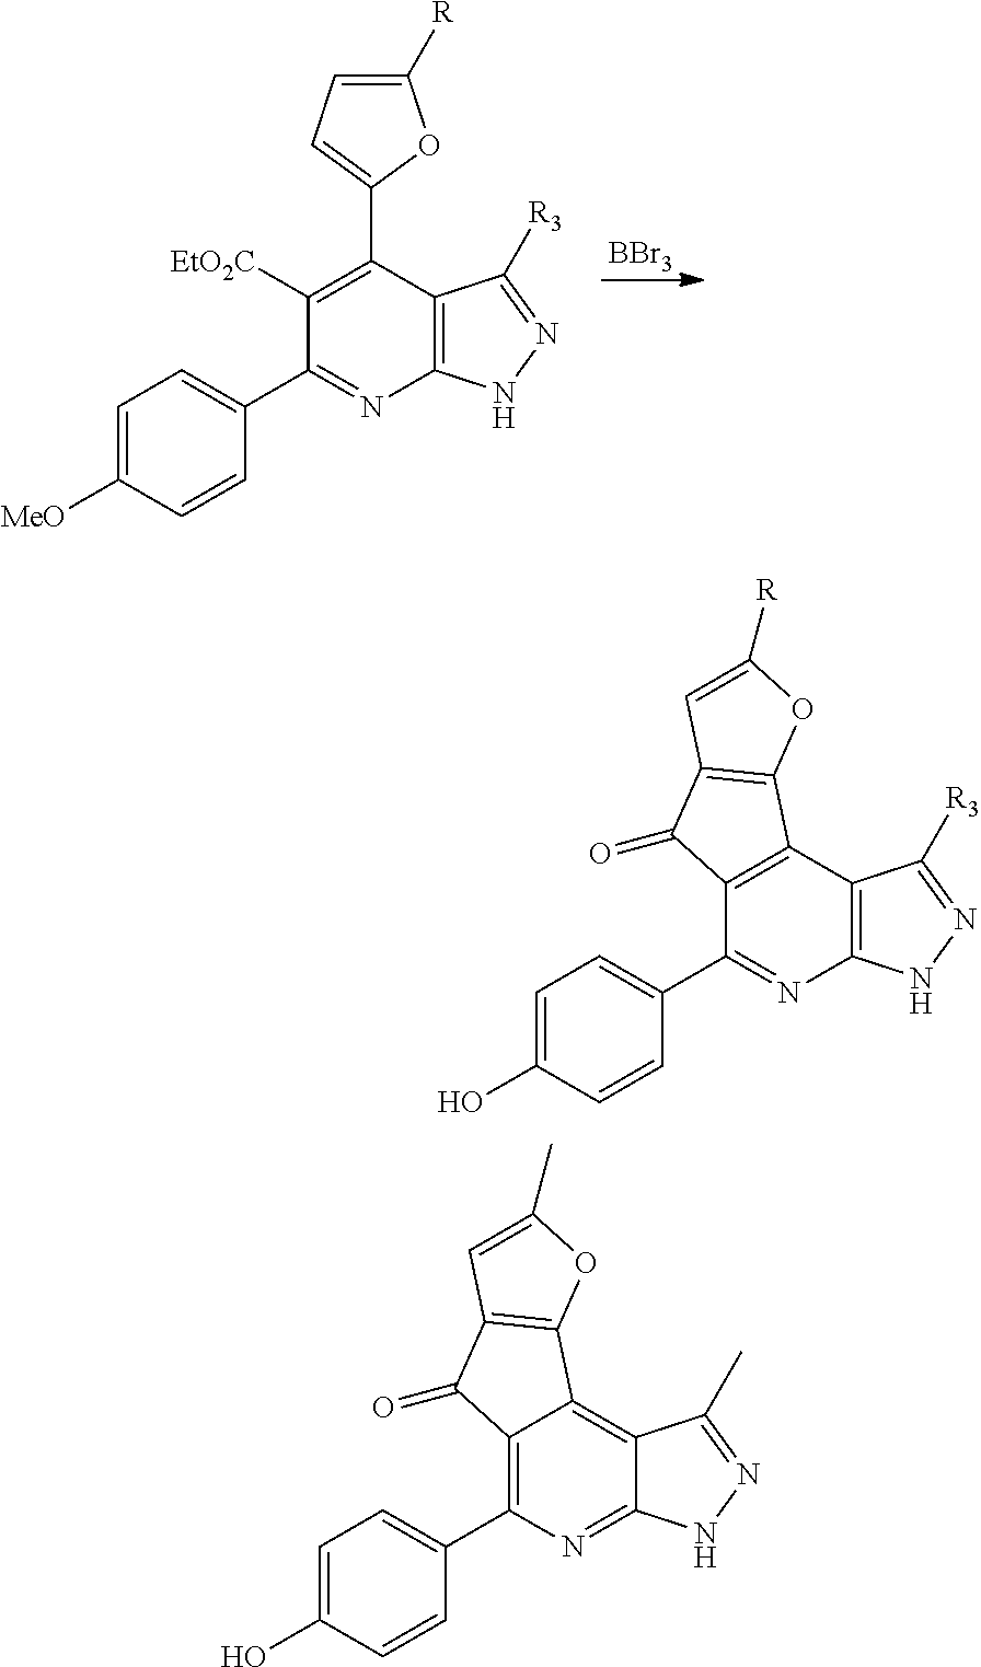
[BBr3].C12=C(NN=C1[R3])N=C(C1=CC=C([MeO])C=C1)C([EtO2C])=C2C1=CC=C([R])O1.C12=C(NN=C1[R3])N=C(C1=CC=C(O)C=C1)C1=C2C2=C(C1=O)C=C([R])O2.C12=C3C(=C(C4=CC=C(O)C=C4)N=C1NN=C2C)C(=O)C1=C3OC(C)=C1
